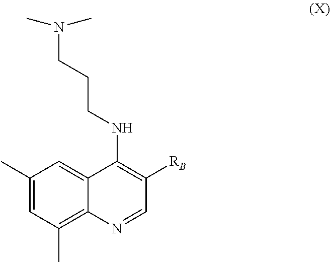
C1(C)=CC(C)=C2C(=C1)C(NCCCN(C)C)=C([RB])C=N2
